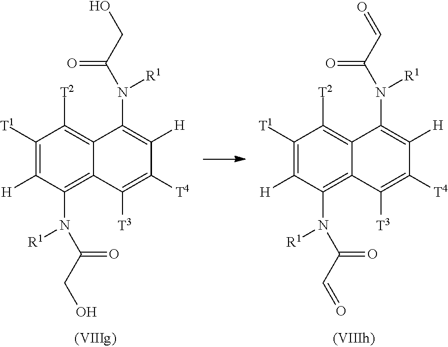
C1([T1])=C([H])C(N([R1])C(CO)=O)=C2C(=C1[T2])C(N([R1])C(CO)=O)=C([H])C([T4])=C2[T3].C1([T1])=C([H])C(N([R1])C(C=O)=O)=C2C(=C1[T2])C(N([R1])C(C=O)=O)=C([H])C([T4])=C2[T3]
